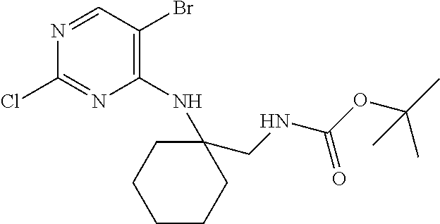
C1(NC2(CNC(OC(C)(C)C)=O)CCCCC2)=C(Br)C=NC(Cl)=N1
